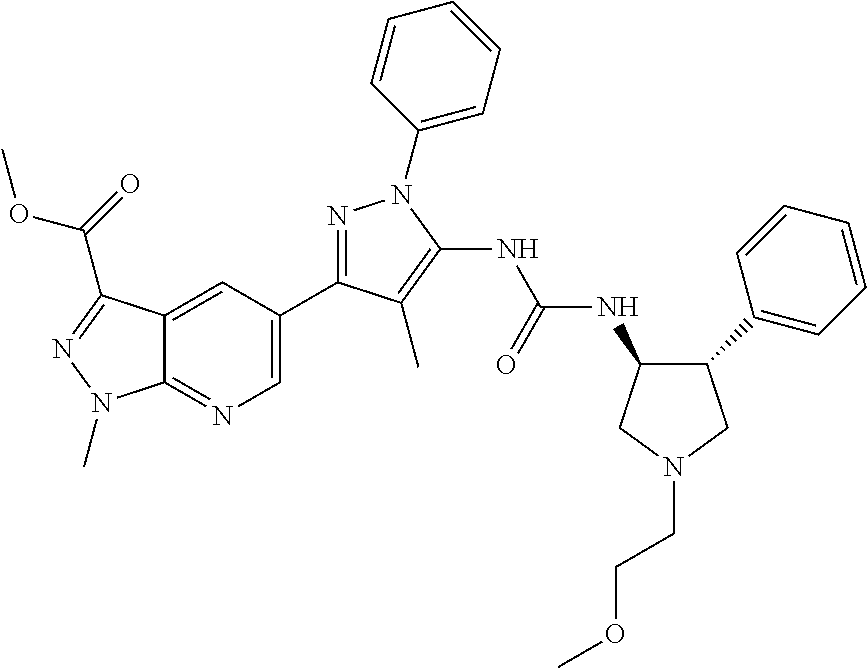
N1=C(C2=CN=C3C(=C2)C(C(=O)OC)=NN3C)C(C)=C(NC(NC2C(C3=CC=CC=C3)CN(CCOC)C2)=O)N1C1=CC=CC=C1
